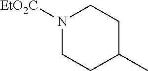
N1([EtO2C])CCC(C)CC1
